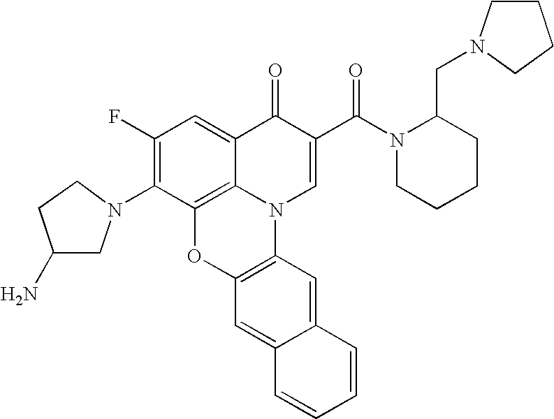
C1(F)=C(N2CC(N)CC2)C2=C3C(=C1)C(=O)C(C(N1CCCCC1CN1CCCC1)=O)=CN3C1=C(O2)C=C2C(=C1)C=CC=C2
